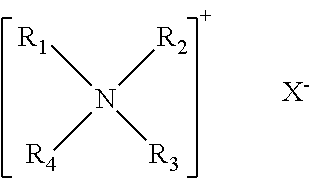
[R1]N([R2])([R4])[R3].[X-]
